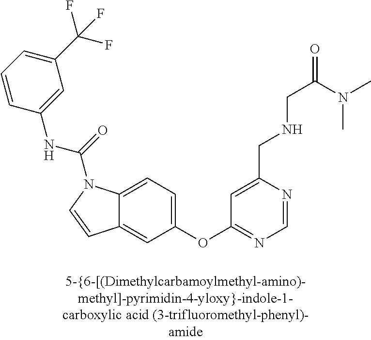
C1=CC(NC(=O)N2C3=CC=C(OC4=NC=NC(CNCC(=O)N(C)C)=C4)C=C3C=C2)=CC(C(F)(F)F)=C1
